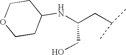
N(C(CC(C)C)CO)C1CCOCC1
